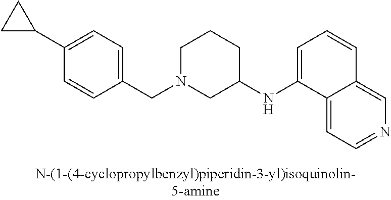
C1N(CC2=CC=C(C3CC3)C=C2)CC(NC2=CC=CC3=CN=CC=C23)CC1
